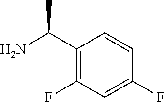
C1(C(N)C)=C(F)C=C(F)C=C1
